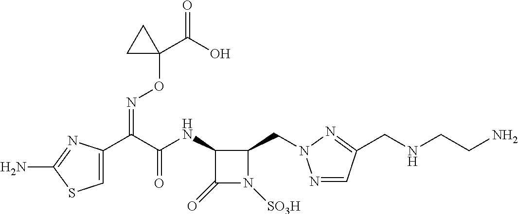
C1=C(C(C(NC2C(=O)N([SO3H])C2CN2N=CC(CNCCN)=N2)=O)=NOC2(C(=O)O)CC2)N=C(N)S1
